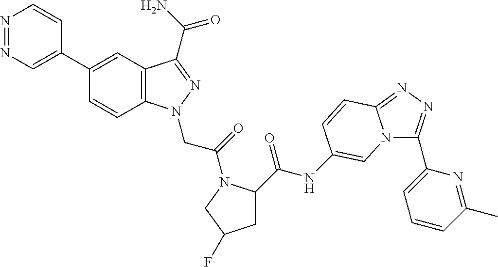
N1=NC=C(C2=CC3=C(C=C2)N(CC(=O)N2C(C(NC4=CN5C(C6=CC=CC(C)=N6)=NN=C5C=C4)=O)CC(F)C2)N=C3C(N)=O)C=C1
